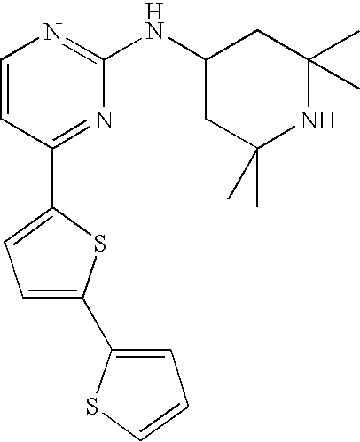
C1=CC(C2=CC=C(C3=CC=CS3)S2)=NC(NC2CC(C)(C)NC(C)(C)C2)=N1
